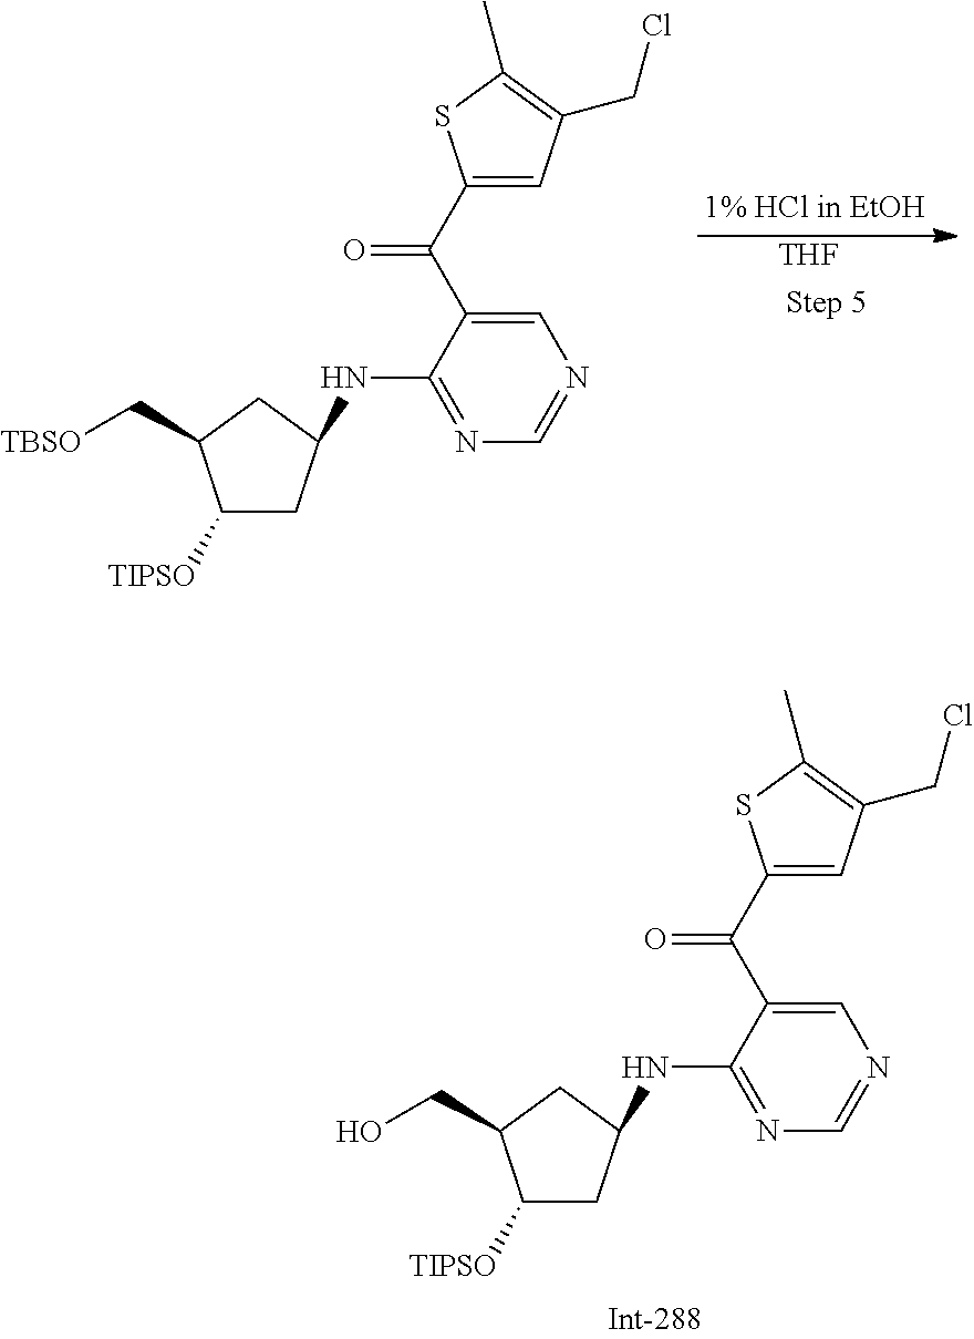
C1([TIPSO])CC(NC2=NC=NC=C2C(=O)C2=CC(CCl)=C(C)S2)CC1CO.[THF].C1([TIPSO])CC(NC2=NC=NC=C2C(=O)C2=CC(CCl)=C(C)S2)CC1C[TBSO]
